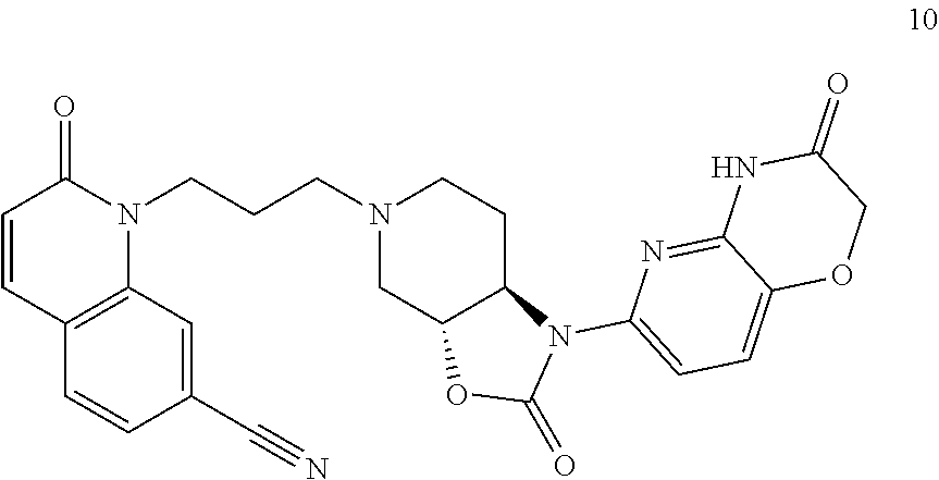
C(CCN1CC2C(CC1)N(C1=CC=C3C(=N1)NC(=O)CO3)C(=O)O2)N1C(=O)C=CC2=C1C=C(C#N)C=C2
